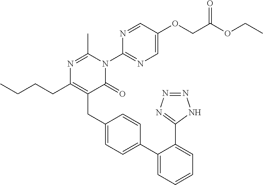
C1(C2=CC=C(CC3=C(CCCC)N=C(C)N(C4=NC=C(OCC(OCC)=O)C=N4)C3=O)C=C2)=CC=CC=C1C1=NN=NN1
